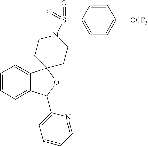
C1=C2C(=CC=C1)C1(OC2C2=CC=CC=N2)CCN(S(C2=CC=C([OCF3])C=C2)(=O)=O)CC1
